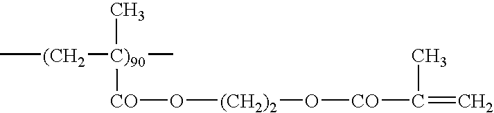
C[(CH2][C)90](C)(C)[CO]O[(CH2)2]O[CO]C(=C)C
